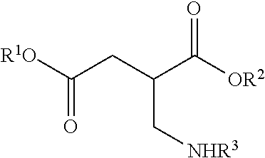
[R1O]C(CC(C([OR2])=O)C[NHR3])=O
